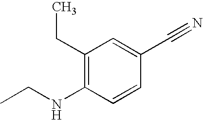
C1(CC)=C(NCC)C=CC(C#N)=C1
